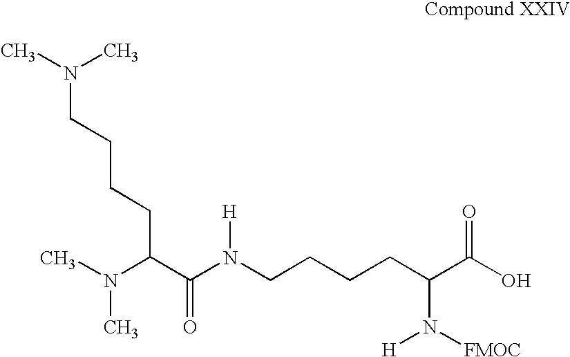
CN(C)CCCCC(N(C)C)C(N(CCCCC(C(O)=O)N([H])[FMOC])[H])=O
